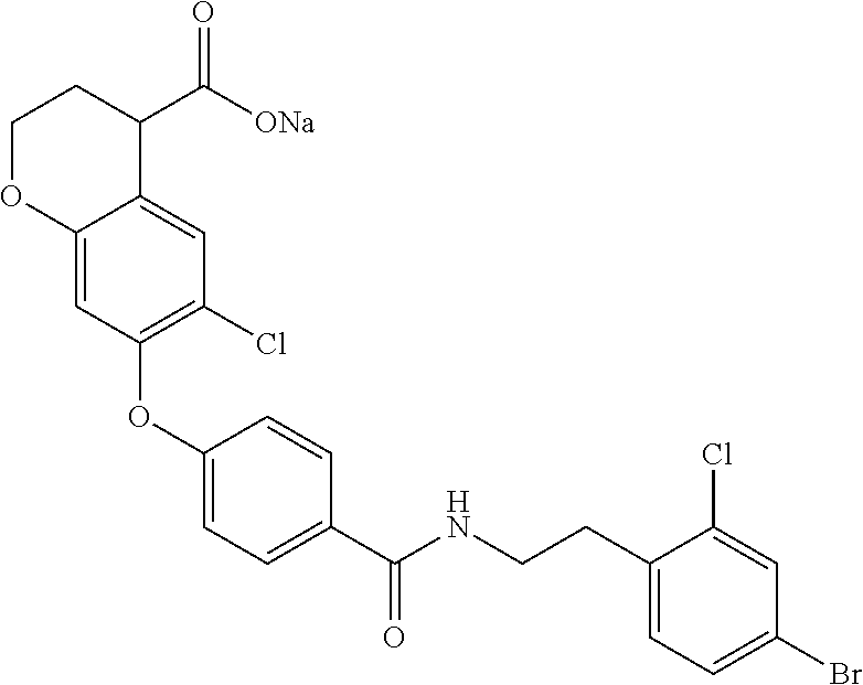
C1(OC2=C(Cl)C=C3C(=C2)OCCC3C([ONa])=O)=CC=C(C(NCCC2=CC=C(Br)C=C2Cl)=O)C=C1
